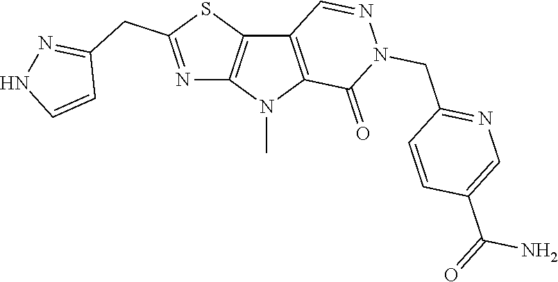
C12=C(N(C)C3=C1C=NN(CC1=NC=C(C(=O)N)C=C1)C3=O)N=C(CC1=NNC=C1)S2
